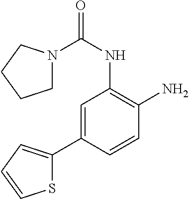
N1(C(NC2=C(N)C=CC(C3=CC=CS3)=C2)=O)CCCC1
